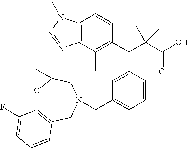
C1(C(C(C(O)=O)(C)C)C2=CC(CN3CC4=C(OC(C)(C)C3)C(F)=CC=C4)=C(C)C=C2)=C(C)C2=C(C=C1)N(C)N=N2
